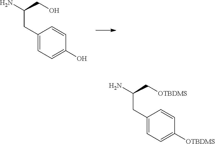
NC(CO)CC1=CC=C(O)C=C1.NC(C[OTBDMS])CC1=CC=C([OTBDMS])C=C1
